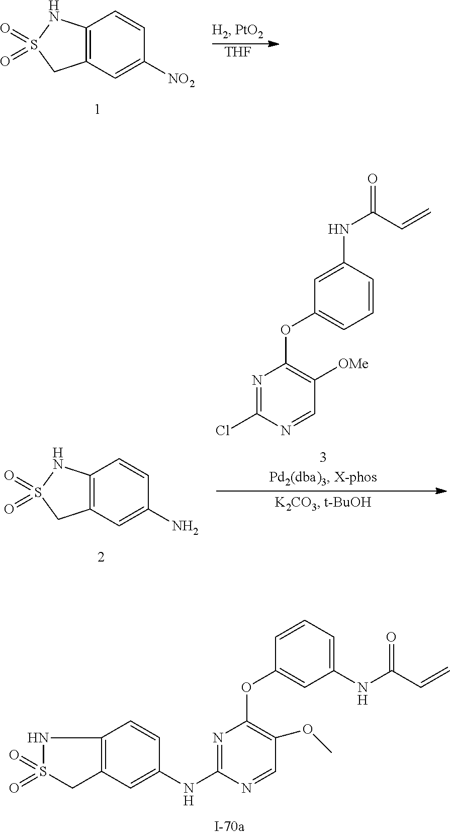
N1=C(Cl)N=CC([OMe])=C1OC1=CC=CC(NC(=O)C=C)=C1.C12=C(C=C(N)C=C1)CS(=O)(=O)N2.C12=C(C=C([NO2])C=C1)CS(=O)(=O)N2.[THF].N1=C(NC2=CC3=C(C=C2)NS(=O)(=O)C3)N=CC(OC)=C1OC1=CC(NC(=O)C=C)=CC=C1
